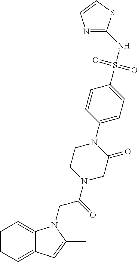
C1=CC=C2C(=C1)N(CC(=O)N1CC(=O)N(C3=CC=C(S(NC4=NC=CS4)(=O)=O)C=C3)CC1)C(C)=C2
